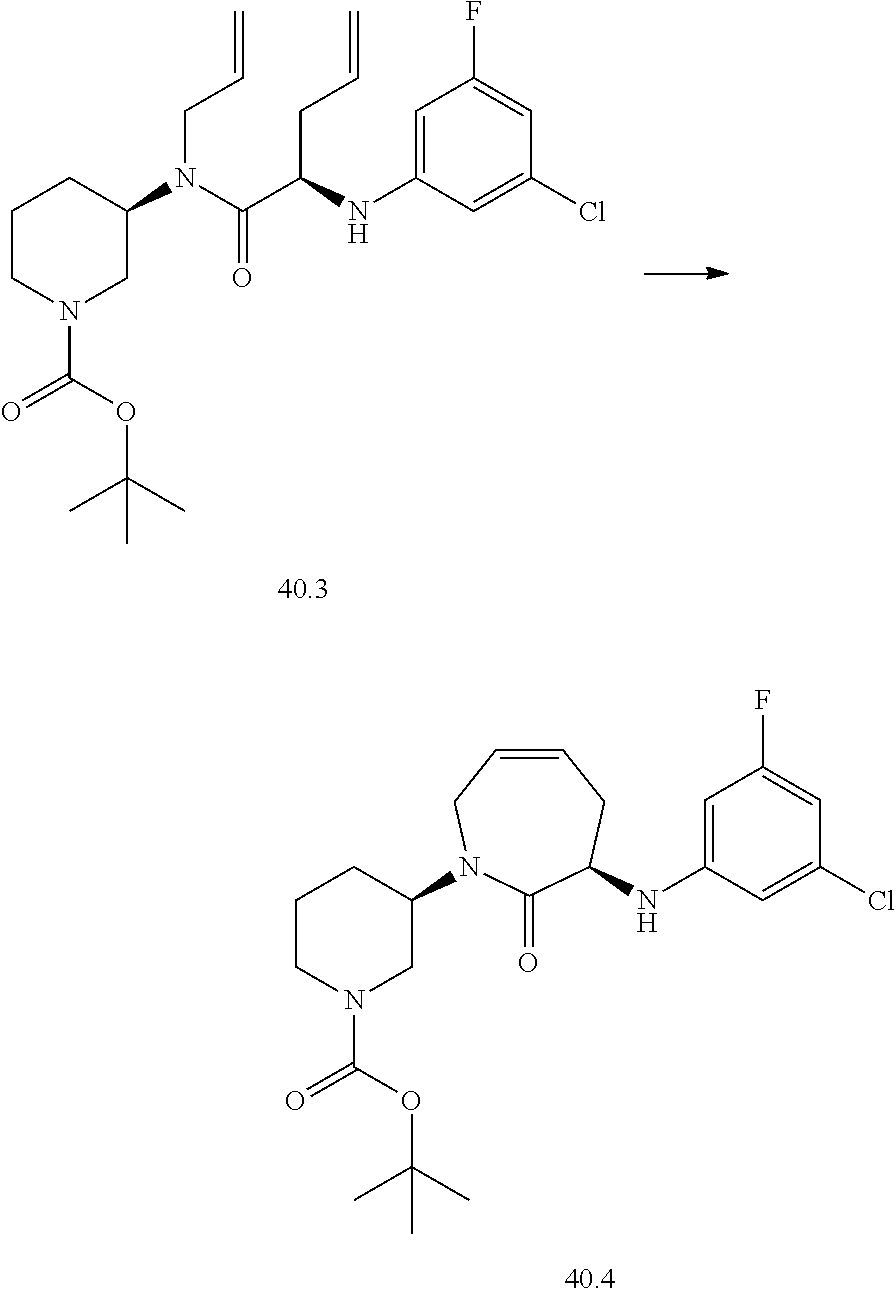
C(N1CC(N2CC=CCC(NC3=CC(F)=CC(Cl)=C3)C2=O)CCC1)(OC(C)(C)C)=O.C(N1CC(N(C(C(CC=C)NC2=CC(F)=CC(Cl)=C2)=O)CC=C)CCC1)(OC(C)(C)C)=O
